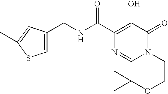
C1=C(CNC(C2=C(O)C(=O)N3C(=N2)C(C)(C)OCC3)=O)C=C(C)S1
